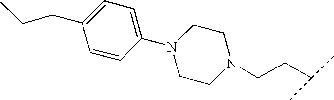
C1=CC(N2CCN(CCC(C)C)CC2)=CC=C1CCC
